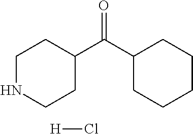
C1NCCC(C(C2CCCCC2)=O)C1.[H]Cl
